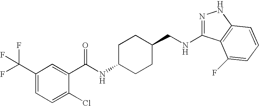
N1=C(NCC2CCC(NC(=O)C3=CC(C(F)(F)F)=CC=C3Cl)CC2)C2=C(N1)C=CC=C2F
